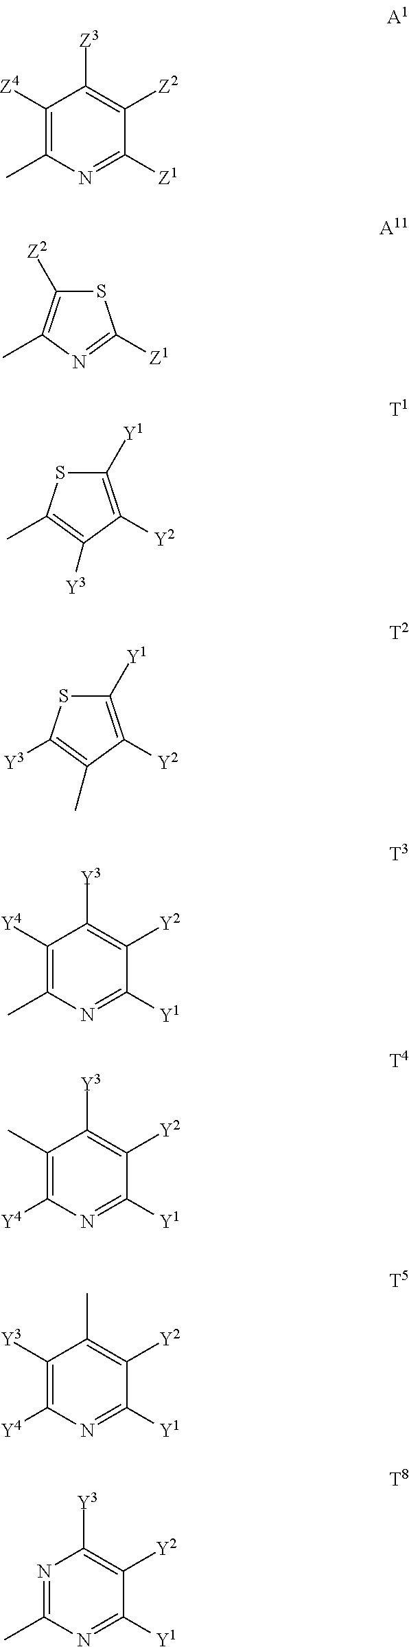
C1([Z4])=C(C)N=C([Z1])C([Z2])=C1[Z3].S1C([Z2])=C(C)N=C1[Z1].C1([Y1])=C([Y2])C([Y3])=C(C)S1.C1([Y1])=C([Y2])C(C)=C([Y3])S1.C1([Y4])=C(C)N=C([Y1])C([Y2])=C1[Y3].C1(C)=C([Y4])N=C([Y1])C([Y2])=C1[Y3].C1([Y3])=C([Y4])N=C([Y1])C([Y2])=C1C.N1=C(C)N=C([Y1])C([Y2])=C1[Y3]
